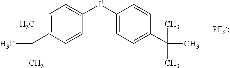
C1=C(C(C)(C)C)C=CC([I+]C2=CC=C(C(C)(C)C)C=C2)=C1.[PF6-]
